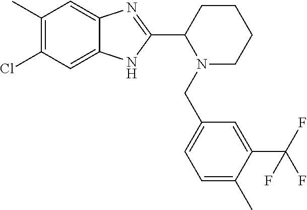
C1(C)=C(Cl)C=C2C(=C1)N=C(C1N(CC3=CC=C(C)C(C(F)(F)F)=C3)CCCC1)N2
